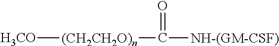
[H3CO][(CH2CH2O)n]C([NH-(GM-CSF)])=O
